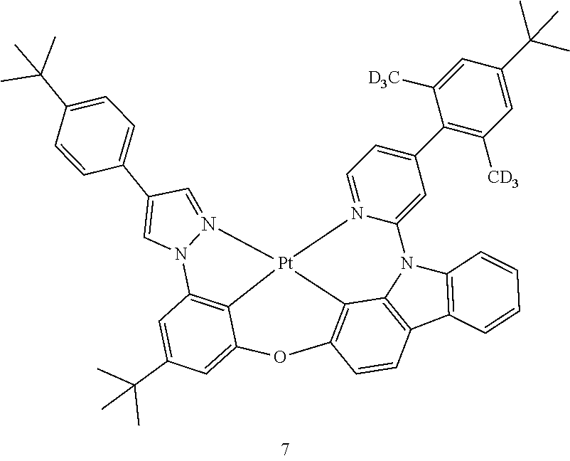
C1=N2N(C=C1C1=CC=C(C(C)(C)C)C=C1)C1=C3C(=CC(C(C)(C)C)=C1)OC1=C4[Pt]23N2=CC=C(C3=C([CD3])C=C(C(C)(C)C)C=C3[D3C])C=C2N2C4=C(C3=C2C=CC=C3)C=C1
